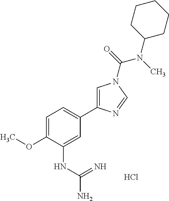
C1=C(OC)C(NC(N)=N)=CC(C2=CN(C(=O)N(C)C3CCCCC3)C=N2)=C1.Cl
